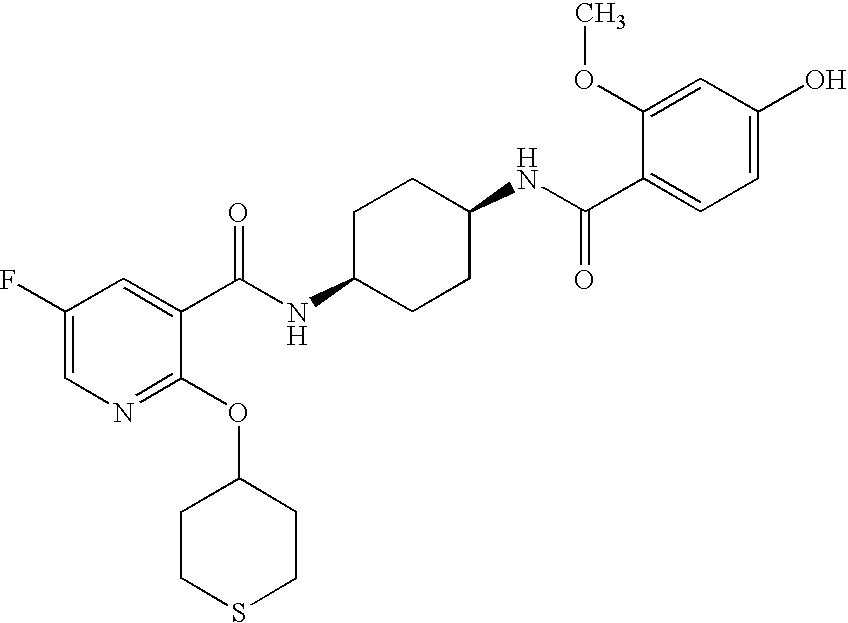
C1CSCCC1OC1=NC=C(F)C=C1C(NC1CCC(NC(C2=CC=C(O)C=C2OC)=O)CC1)=O
